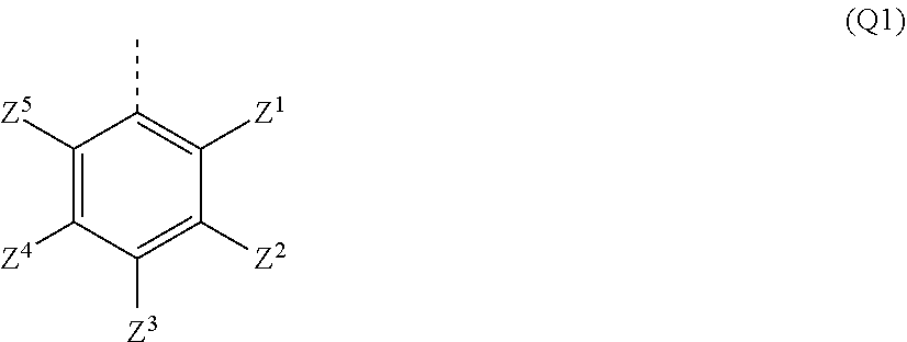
C1([Z5])=C([Z4])C([Z3])=C([Z2])C([Z1])=C1C
